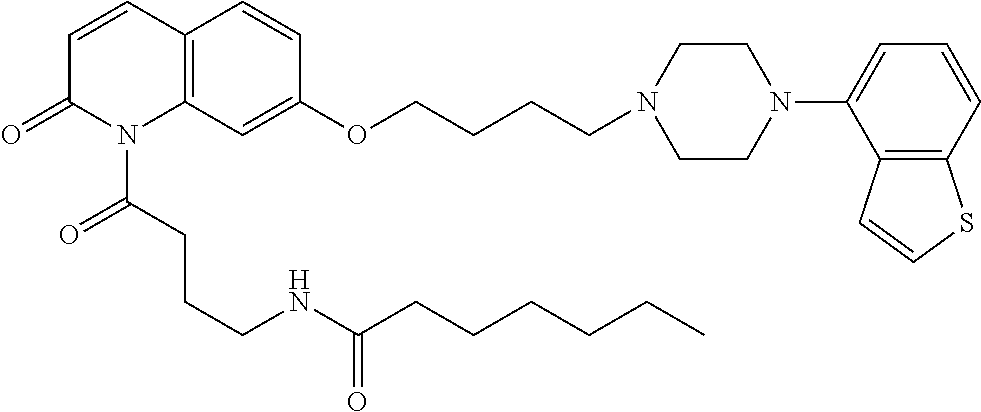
C12=C(C=C(OCCCCN3CCN(C4=CC=CC5=C4C=CS5)CC3)C=C1)N(C(CCCNC(=O)CCCCCC)=O)C(=O)C=C2
